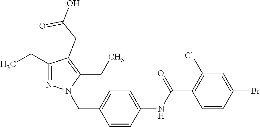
C1(CC)=NN(CC2=CC=C(NC(C3=C(Cl)C=C(Br)C=C3)=O)C=C2)C(CC)=C1CC(=O)O
